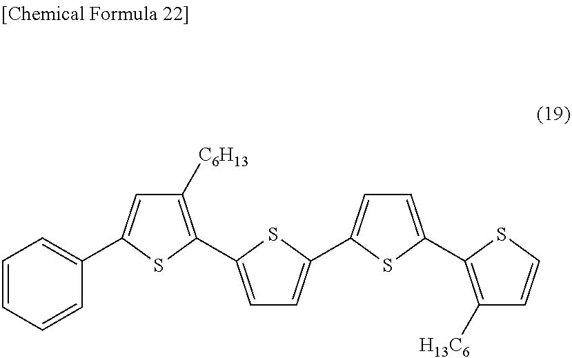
C1([C6H13])=C(C2=CC=C(C3=CC=C(C4=C([H13C6])C=CS4)S3)S2)SC(C2=CC=CC=C2)=C1
